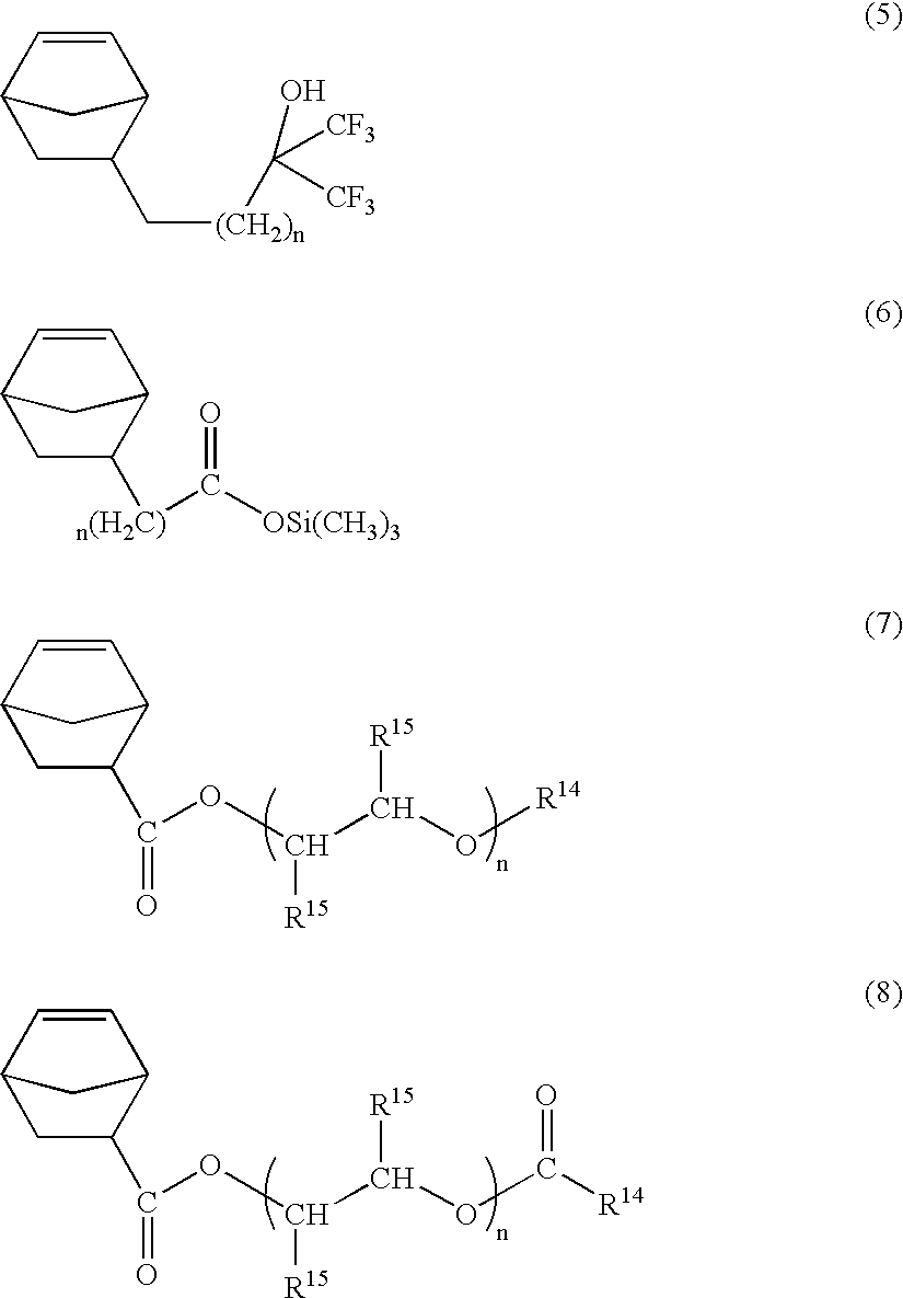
C1C(C(OC(C([R15])O[R14])[R15])=O)C2C=CC1C2.C1C(C(OC(C([R15])OC(=O)[R14])[R15])=O)C2C=CC1C2.C1C(C[(CH2)n]C(O)([CF3])[CF3])C2C=CC1C2.C1C([n(H2C)]C([OSi(CH3)3])=O)C2C=CC1C2
